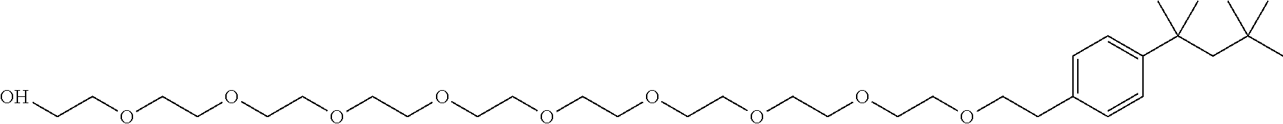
C1=C(CCOCCOCCOCCOCCOCCOCCOCCOCCOCCO)C=CC(C(CC(C)(C)C)(C)C)=C1
